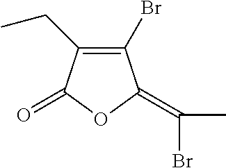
C1(Br)=C(CC)C(=O)OC1=C(Br)C
